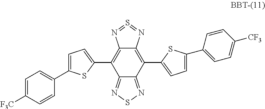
C1=C(C2=CC=C([F3C])C=C2)SC(C2=C3C(=C(C4=CC=C(C5=CC=C([CF3])C=C5)S4)C4=NSN=C24)N=S=N3)=C1
